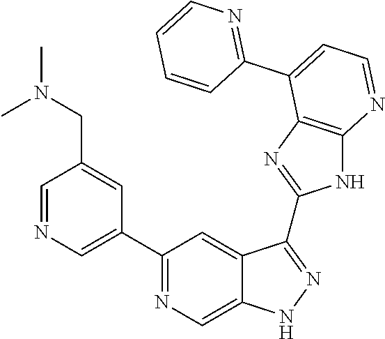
C1=NC=C(C2=NC=C3C(=C2)C(C2=NC4=C(N2)N=CC=C4C2=NC=CC=C2)=NN3)C=C1CN(C)C
